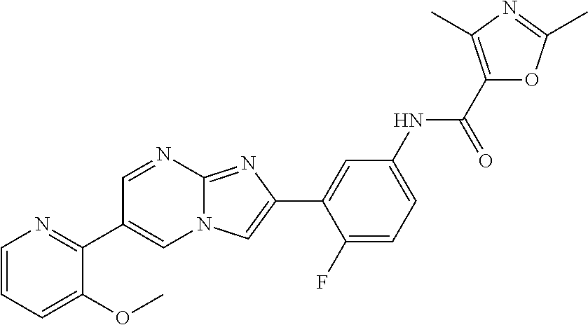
C1=NC2=NC(C3=CC(NC(C4=C(C)N=C(C)O4)=O)=CC=C3F)=CN2C=C1C1=NC=CC=C1OC
